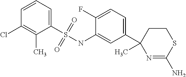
C1=CC=C(S(NC2=CC(C3(C)N=C(N)SCC3)=CC=C2F)(=O)=O)C(C)=C1Cl
